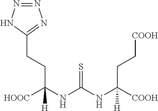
C(C(NC(NC(CCC1=NN=NN1)([HOOC])[H])=S)([COOH])[H])C[COOH]
